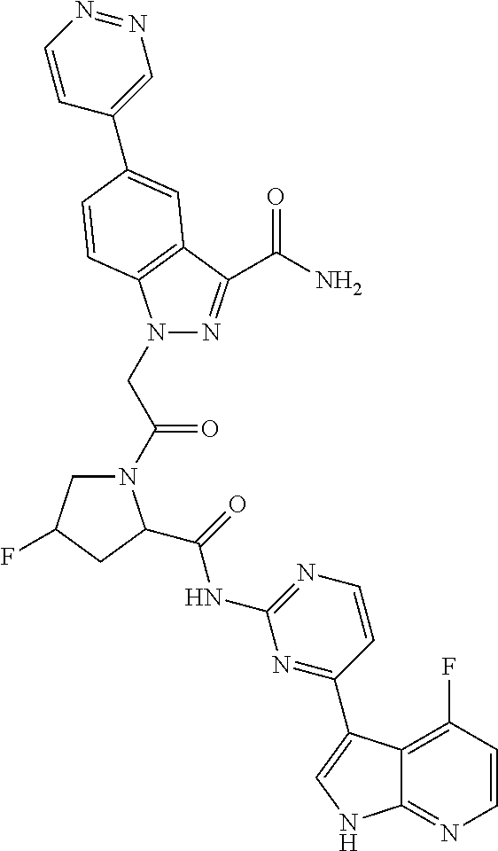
N1(C(CN2N=C(C(N)=O)C3=C2C=CC(C2=CN=NC=C2)=C3)=O)CC(F)CC1C(NC1=NC=CC(C2=CNC3=NC=CC(F)=C32)=N1)=O
